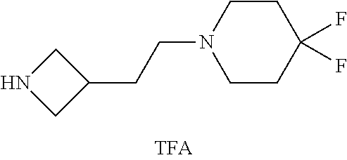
N1CC(CCN2CCC(F)(F)CC2)C1
